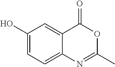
C12=CC=C(O)C=C1C(=O)OC(C)=N2
